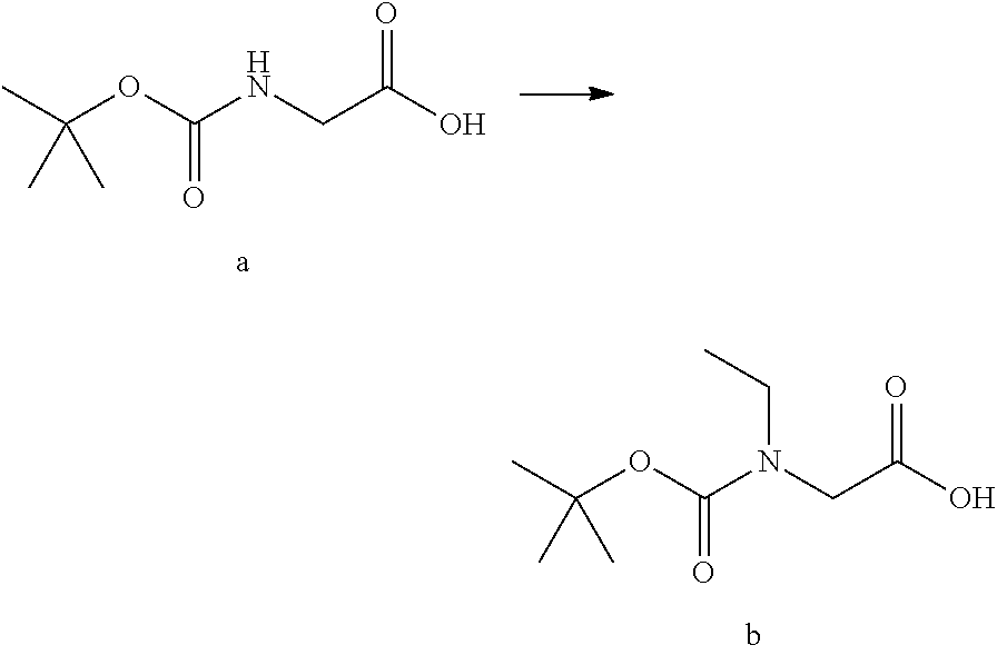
CC(OC(NCC(O)=O)=O)(C)C.CC(OC(N(CC(O)=O)CC)=O)(C)C
